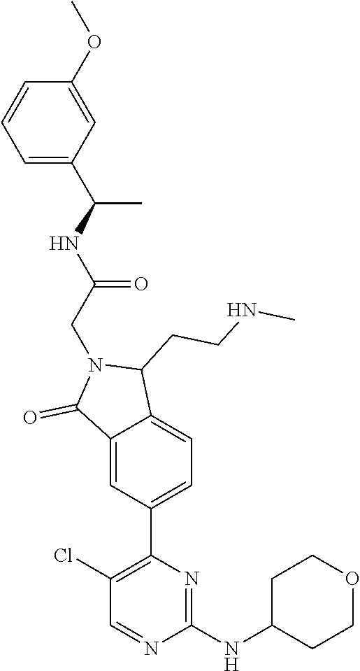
C1(NC2CCOCC2)=NC(C2=CC=C3C(=C2)C(=O)N(CC(=O)NC(C)C2=CC=CC(OC)=C2)C3CCNC)=C(Cl)C=N1
